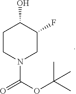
C1CN(C(OC(C)(C)C)=O)CC(F)C1O
